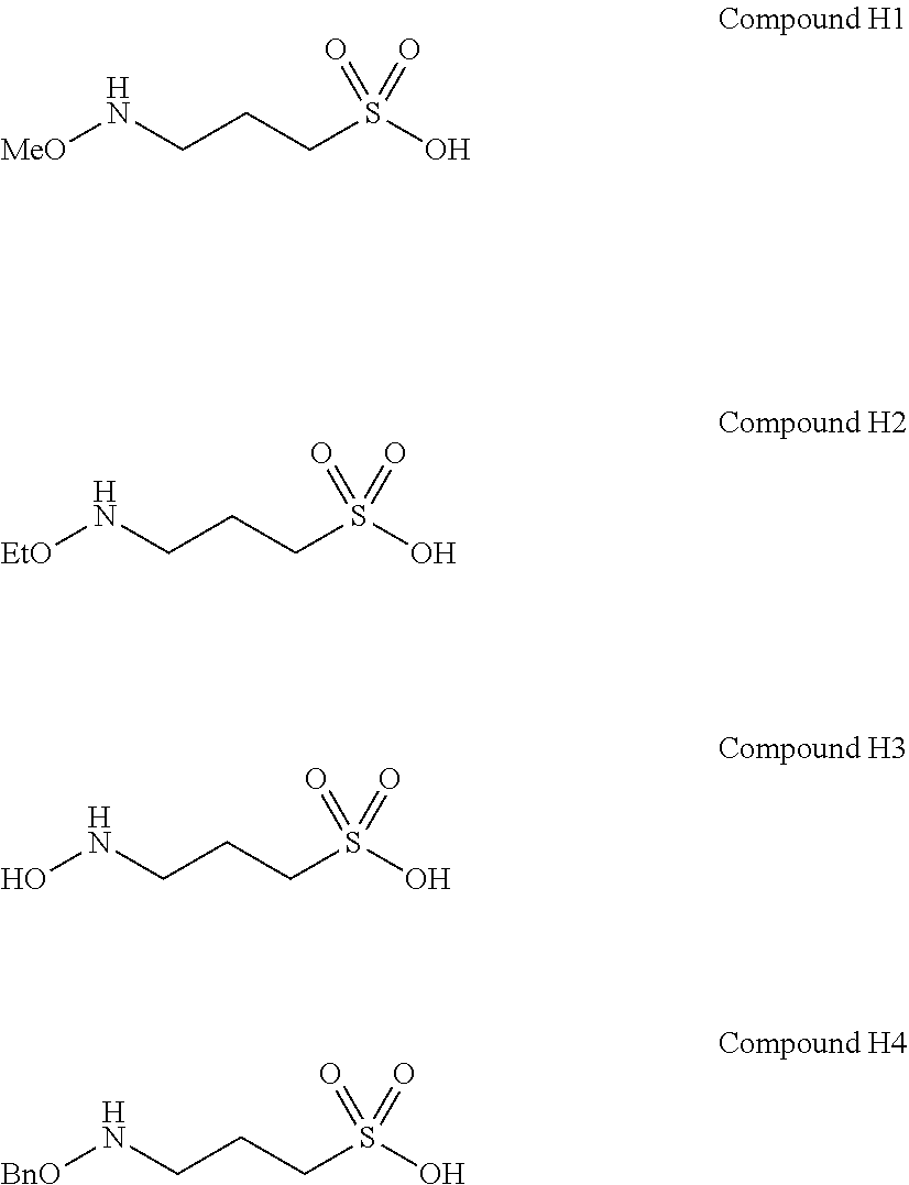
[MeO]NCCCS(O)(=O)=O.[EtO]NCCCS(O)(=O)=O.ONCCCS(O)(=O)=O.[BnO]NCCCS(O)(=O)=O
